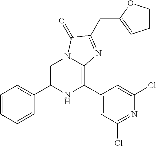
C1=C(C2=CC=CC=C2)NC(C2=CC(Cl)=NC(Cl)=C2)=C2N1C(=O)C(CC1=CC=CO1)=N2
